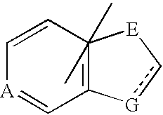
C12=C(C)(C)(C=C[A]=C1)[E]c[G]2
